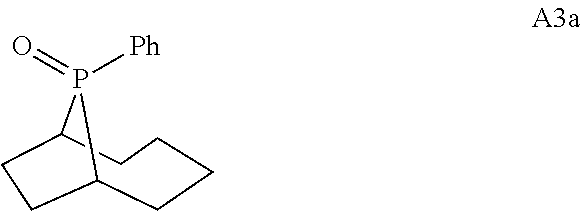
[Ph]P1(=O)C2CCCCC1CC2
